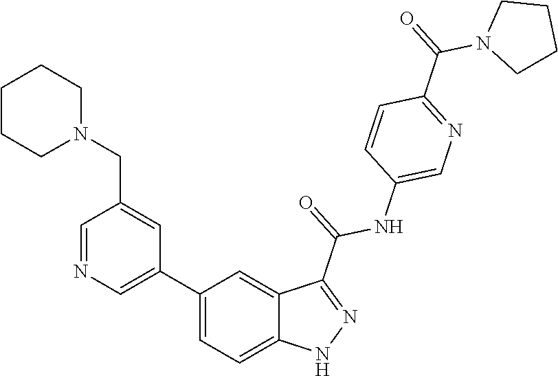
C1(C2=CN=CC(CN3CCCCC3)=C2)=CC=C2C(=C1)C(C(=O)NC1=CN=C(C(=O)N3CCCC3)C=C1)=NN2
